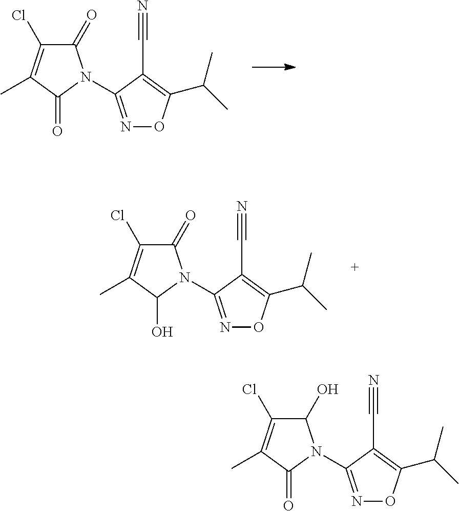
C1(=O)C(Cl)=C(C)C(=O)N1C1=NOC(C(C)C)=C1C#N.C1(=O)C(Cl)=C(C)C(O)N1C1=NOC(C(C)C)=C1C#N.C1(O)C(Cl)=C(C)C(=O)N1C1=NOC(C(C)C)=C1C#N
